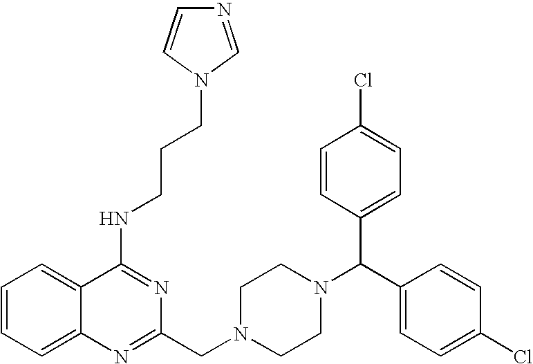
C1=CC=C2C(=C1)C(NCCCN1C=CN=C1)=NC(CN1CCN(C(C3=CC=C(Cl)C=C3)C3=CC=C(Cl)C=C3)CC1)=N2
